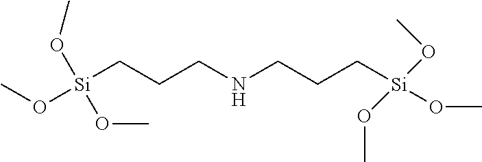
[Si](CCCNCCC[Si](OC)(OC)OC)(OC)(OC)OC
